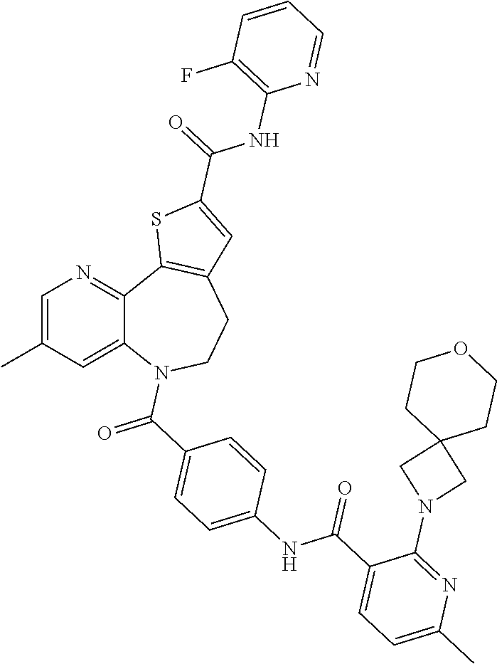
C12=CC(C)=CN=C1C1=C(CCN2C(=O)C2=CC=C(NC(C3=CC=C(C)N=C3N3CC4(C3)CCOCC4)=O)C=C2)C=C(C(NC2=C(F)C=CC=N2)=O)S1
